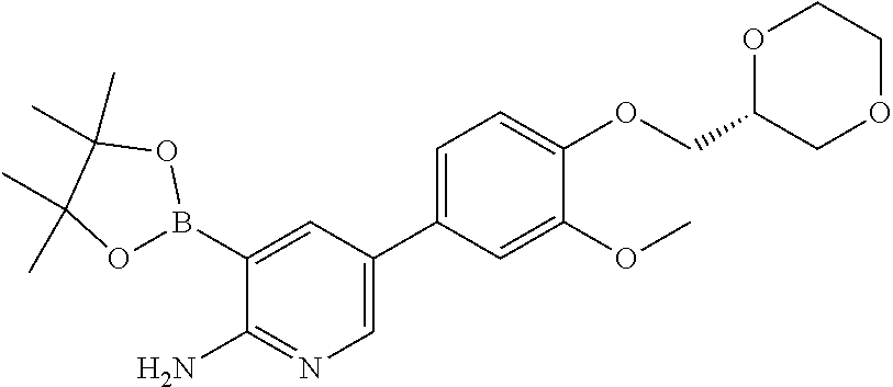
C1(C2=CC=C(OCC3COCCO3)C(OC)=C2)=CN=C(N)C(B2OC(C)(C)C(C)(C)O2)=C1
